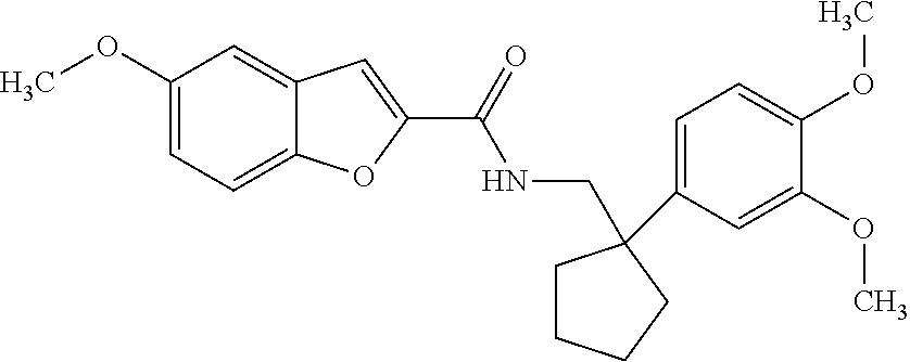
C1(OC)=CC=C2C(=C1)C=C(C(NCC1(C3=CC=C(OC)C(OC)=C3)CCCC1)=O)O2
